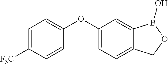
C1=C([F3C])C=CC(OC2=CC=C3C(=C2)B(O)OC3)=C1
